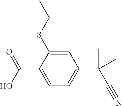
C1=C(SCC)C(C(O)=O)=CC=C1C(C#N)(C)C
